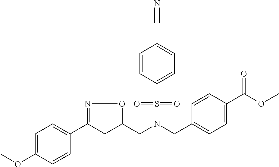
C(N(CC1=CC=C(C(OC)=O)C=C1)S(=O)(=O)C1=CC=C(C#N)C=C1)C1ON=C(C2=CC=C(OC)C=C2)C1
